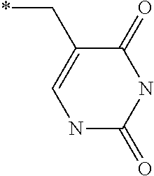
*CC1=CNC(=O)NC1=O
